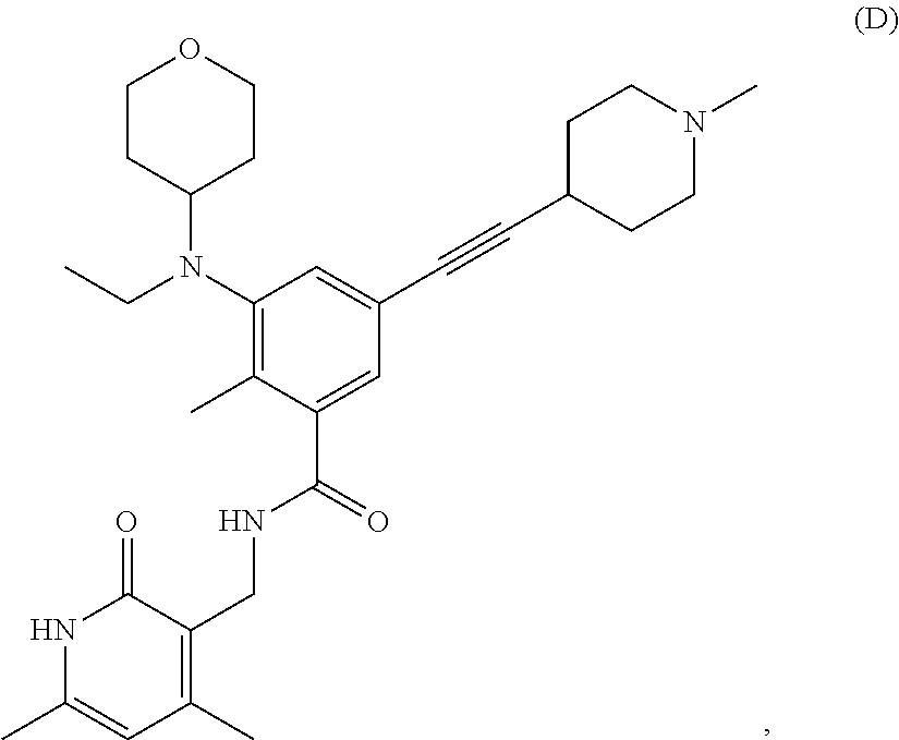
N1C(C)=CC(C)=C(CNC(C2=CC(C#CC3CCN(C)CC3)=CC(N(CC)C3CCOCC3)=C2C)=O)C1=O
